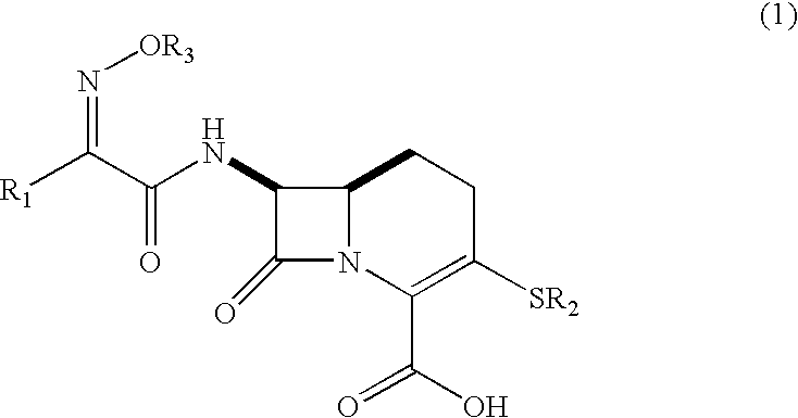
C12N(C(C(O)=O)=C([SR2])CC1)C(=O)C2NC(C(=N[OR3])[R1])=O
